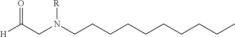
[H]C(=O)CN(CCCCCCCCCC)[R]
